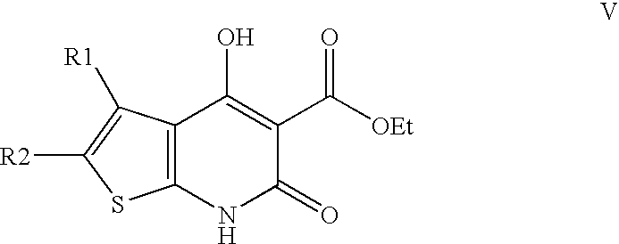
C12=C(NC(=O)C(C([OEt])=O)=C1O)SC([R2])=C2[R1]
